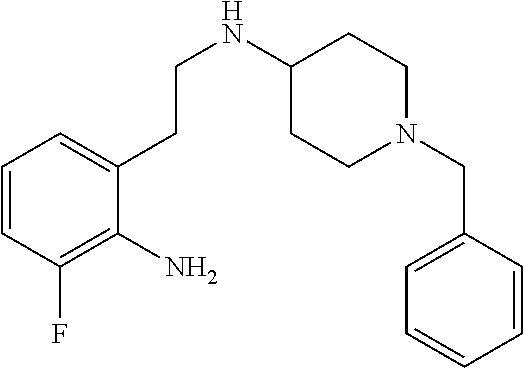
C1=CC(F)=C(N)C(CCNC2CCN(CC3=CC=CC=C3)CC2)=C1
